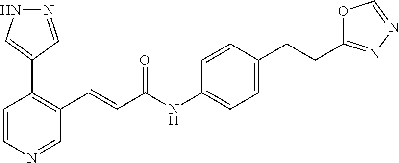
C1=CN=CC(C=CC(NC2=CC=C(CCC3=NN=CO3)C=C2)=O)=C1C1=CNN=C1
